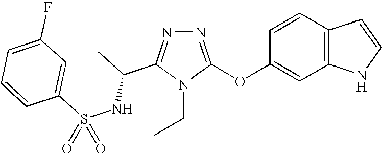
N1=C(OC2=CC3=C(C=C2)C=CN3)N(CC)C(C(C)NS(C2=CC(F)=CC=C2)(=O)=O)=N1
